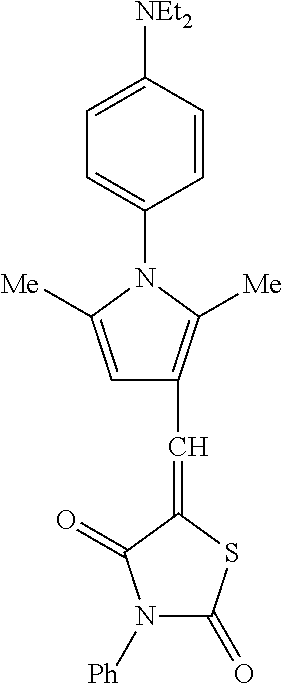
C1=C([NEt2])C=CC(N2C([Me])=CC(C=C3SC(=O)N([Ph])C3=O)=C2[Me])=C1
